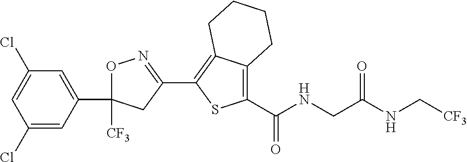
O1C(C2=CC(Cl)=CC(Cl)=C2)([CF3])CC(C2=C3C(=C(C(=O)NCC(NC[CF3])=O)S2)CCCC3)=N1
